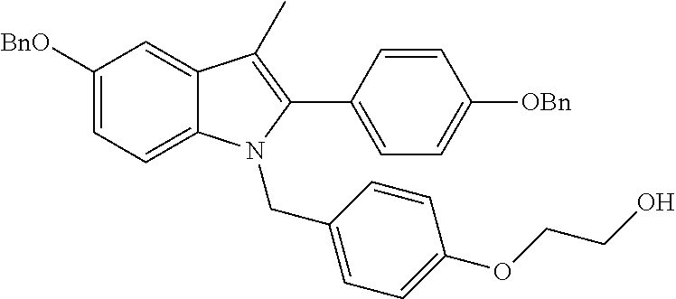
C1([BnO])=CC=C2C(=C1)C(C)=C(C1=CC=C([OBn])C=C1)N2CC1=CC=C(OCCO)C=C1
